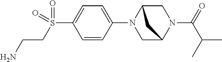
C1C2N(C3=CC=C(S(CCN)(=O)=O)C=C3)CC(N1C(C(C)C)=O)C2
